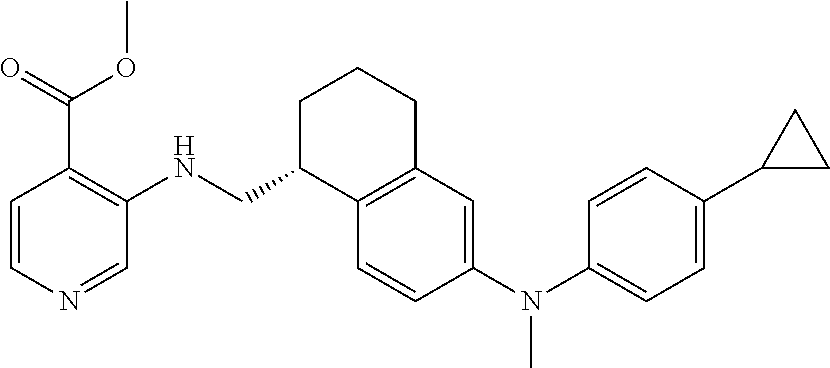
C1=CC(N(C2=CC=C(C3CC3)C=C2)C)=CC2=C1C(CNC1=C(C(OC)=O)C=CN=C1)CCC2
